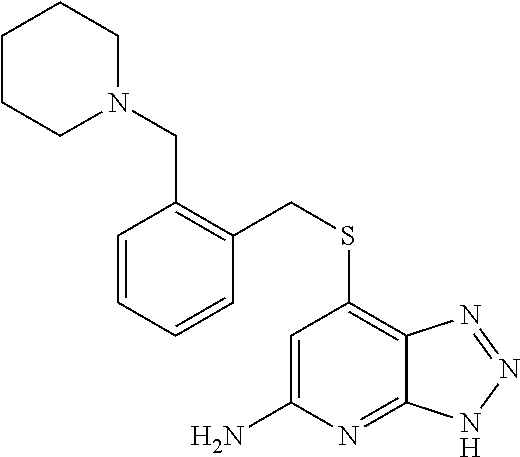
C1=C(N)N=C2C(=C1SCC1=C(CN3CCCCC3)C=CC=C1)N=NN2
